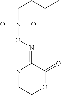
S1CCOC(=O)C1=NOS(CCCC)(=O)=O
